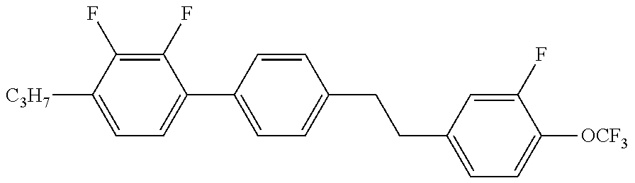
C1=C([C3H7])C(F)=C(F)C(C2=CC=C(CCC3=CC=C([OCF3])C(F)=C3)C=C2)=C1
